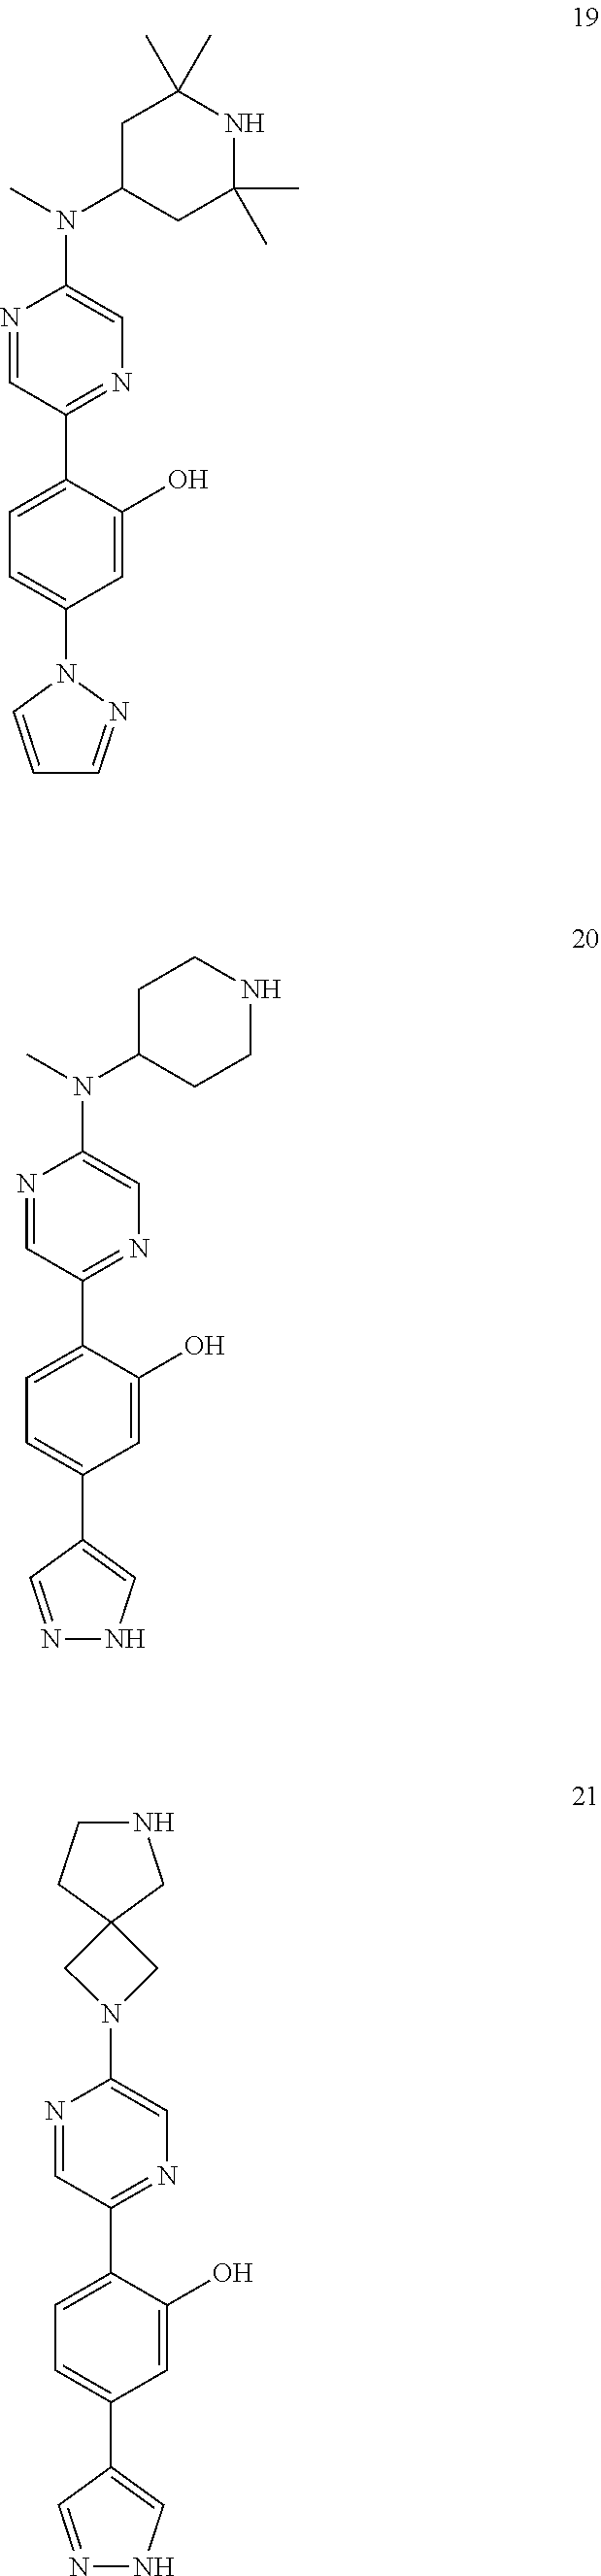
N1=CC(C2=CC=C(N3C=CC=N3)C=C2O)=NC=C1N(C1CC(C)(C)NC(C)(C)C1)C.N1=CC(C2=CC=C(C3=CNN=C3)C=C2O)=NC=C1N(C1CCNCC1)C.N1=CC(C2=CC=C(C3=CNN=C3)C=C2O)=NC=C1N1CC2(C1)CNCC2
